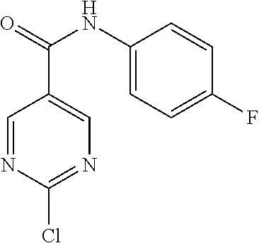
C1=NC(Cl)=NC=C1C(=O)NC1=CC=C(F)C=C1
